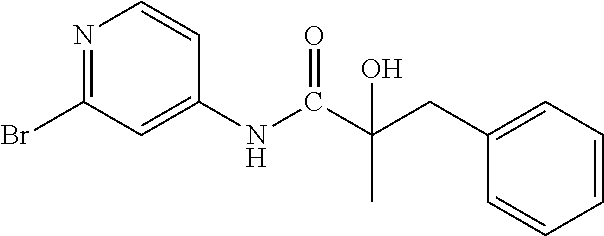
N1=C(Br)C=C(NC(C(CC2=CC=CC=C2)(C)O)=O)C=C1
